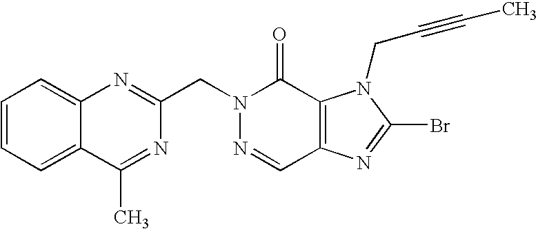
C12=C(N=C(Br)N1CC#CC)C=NN(CC1=NC3=CC=CC=C3C(C)=N1)C2=O
